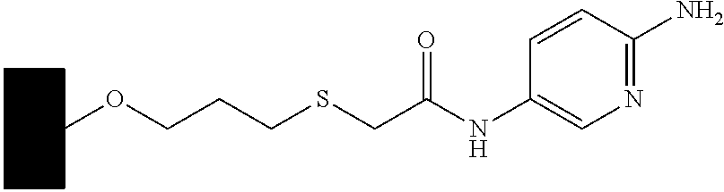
C1CCCC(OCCCSCC(NC2=CN=C(N)C=C2)=O)C1
